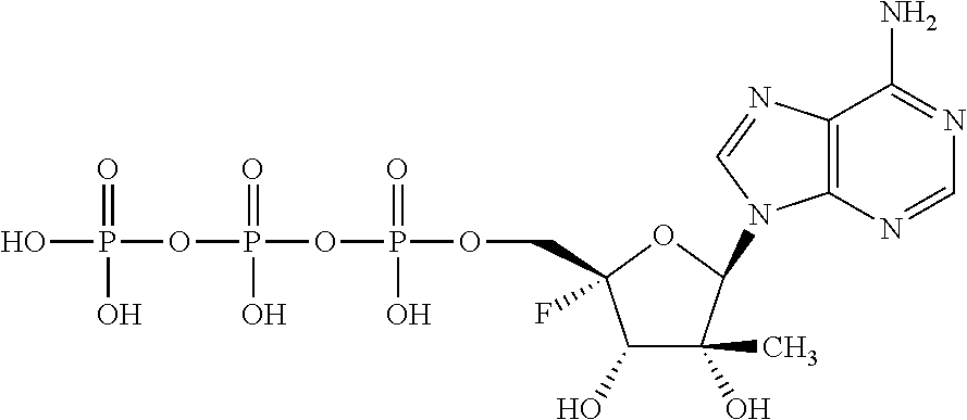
C1(O)C(O)(C)C(N2C3=C(C(N)=NC=N3)N=C2)OC1(F)COP(OP(OP(O)(=O)O)(=O)O)(=O)O
